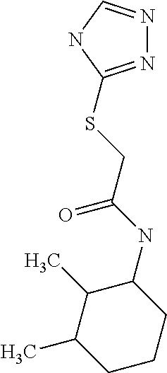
N1=C(SCC(NC2C(C)C(C)CCC2)=O)NC=N1
